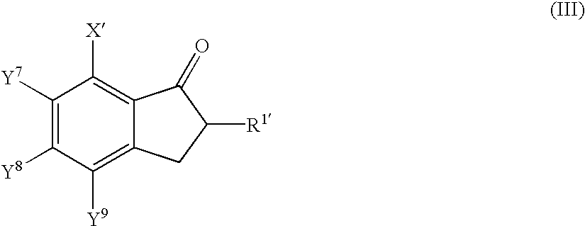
C1([Y7])=C([Y8])C([Y9])=C2C(=C1[X])C(=O)C([R1])C2
